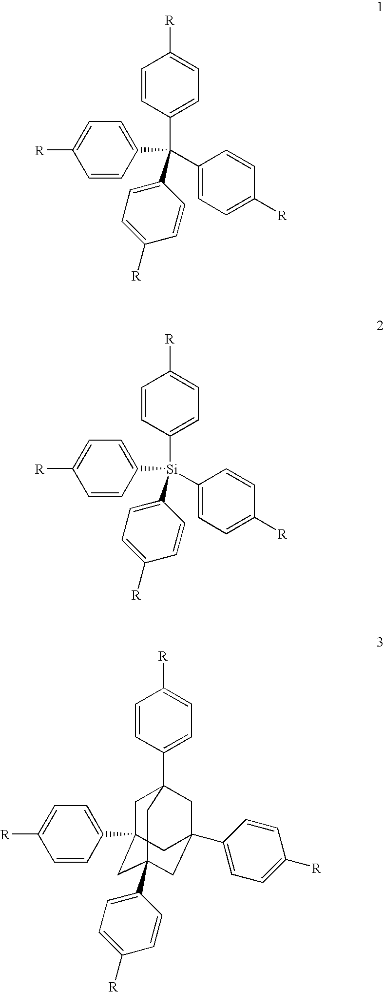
C1=CC(C23CC4(C5=CC=C([R])C=C5)CC(C5=CC=C([R])C=C5)(CC(C5=CC=C([R])C=C5)(C2)C4)C3)=CC=C1[R].C1=CC(C(C2=CC=C([R])C=C2)(C2=CC=C([R])C=C2)C2=CC=C([R])C=C2)=CC=C1[R].C1=CC([Si](C2=CC=C([R])C=C2)(C2=CC=C([R])C=C2)C2=CC=C([R])C=C2)=CC=C1[R]
